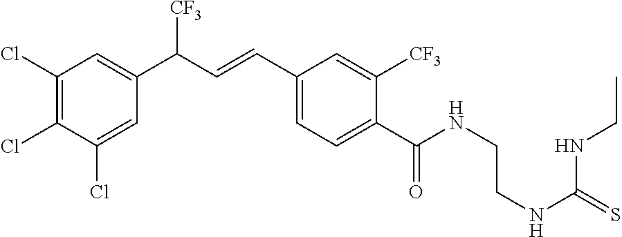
C(NC(=S)NCC)CNC(C1=CC=C(C=CC(C2=CC(Cl)=C(Cl)C(Cl)=C2)[CF3])C=C1[CF3])=O
